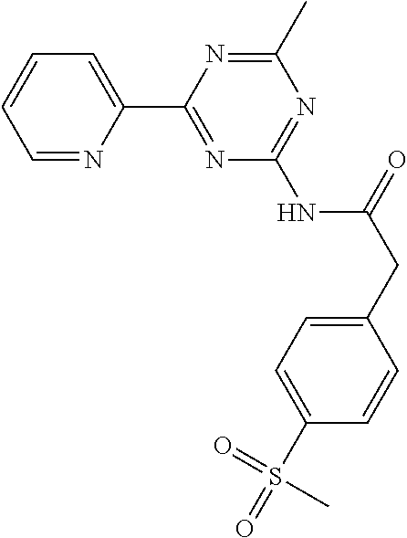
C1=NC(C2=NC(NC(CC3=CC=C(S(=O)(=O)C)C=C3)=O)=NC(C)=N2)=CC=C1
